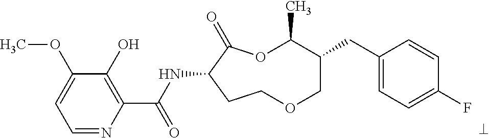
C1=NC(C(NC2C(=O)OC(C)C(CC3=CC=C(F)C=C3)COCC2)=O)=C(O)C(OC)=C1
